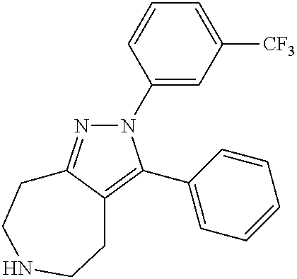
N1(C2=CC([CF3])=CC=C2)N=C2C(=C1C1=CC=CC=C1)CCNCC2
